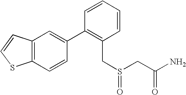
C12=C(C=CC(C3=C(CS(CC(N)=O)=O)C=CC=C3)=C1)SC=C2
